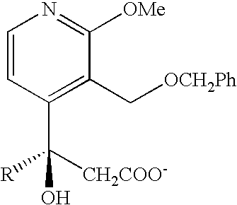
C1=CC(C([CH2COO-])([R])O)=C(C[OCH2Ph])C([OMe])=N1
